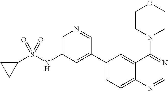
C1(S(NC2=CN=CC(C3=CC=C4C(=C3)C(N3CCOCC3)=NC=N4)=C2)(=O)=O)CC1
